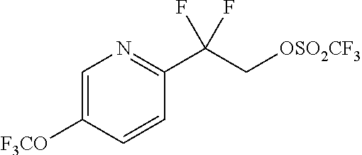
[OSO2CF3]CC(C1=NC=C([F3CO])C=C1)(F)F
